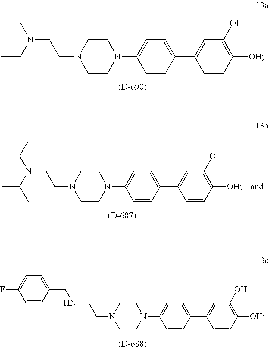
C1CN(C2=CC=C(C3=CC(O)=C([OH])C=C3)C=C2)CCN1CCN(CC)CC.C1=CC(CNCCN2CCN(C3=CC=C(C4=CC(O)=C([OH])C=C4)C=C3)CC2)=CC=C1F.C1CN(C2=CC=C(C3=CC(O)=C([OH])C=C3)C=C2)CCN1CCN(C(C)C)C(C)C
